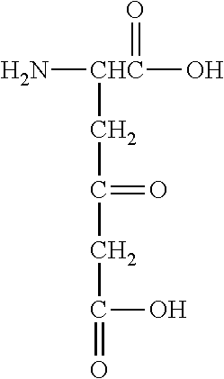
N[CHC](O)(=O)CC(=O)CC(O)=O
